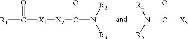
[R1]C(=O)[X1][X2]C(N([R2])[R3])=O.[X3]C(N([R4])[R5])=O
